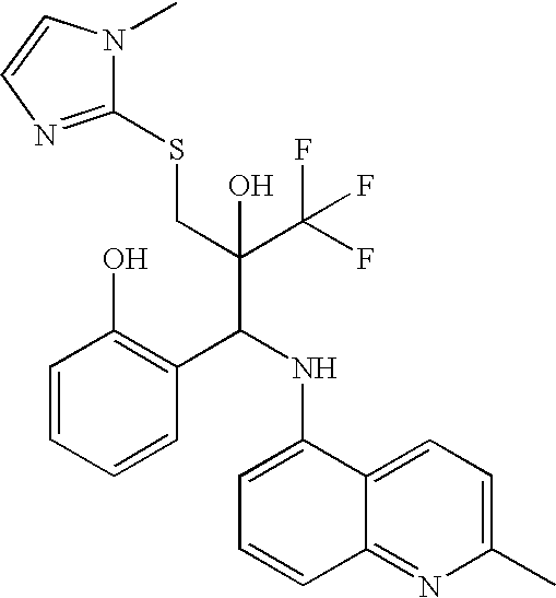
C1=CC=CC(C(NC2=CC=CC3=NC(C)=CC=C23)C(C(F)(F)F)(CSC2=NC=CN2C)O)=C1O
